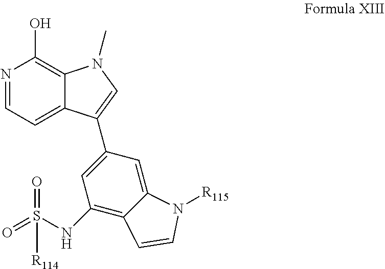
C1(O)=C2C(=CC=N1)C(C1=CC(NS(=O)(=O)[R114])=C3C(=C1)N([R115])C=C3)=CN2C
